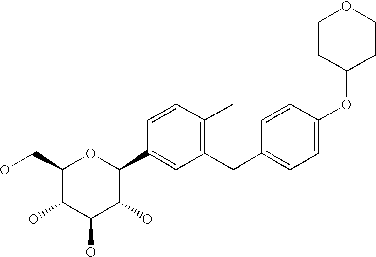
C1(CC2=CC=C(OC3CCOCC3)C=C2)=C(C)C=CC(C2OC(CO)C(O)C(O)C2O)=C1
